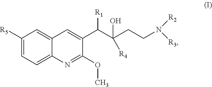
C1([R5])=CC=C2C(=C1)C=C(C(C(CCN([R2])[R3])([R4])O)[R1])C(OC)=N2
